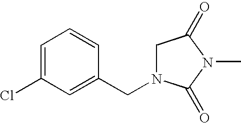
C1=C(Cl)C=C(CN2CC(=O)N(C)C2=O)C=C1
